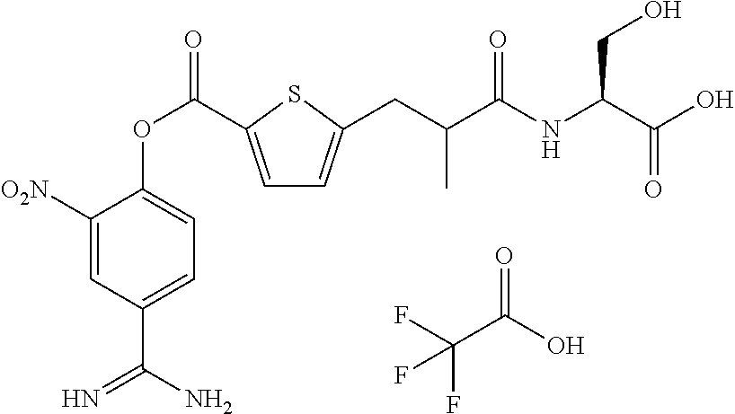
C1=C(C(OC2=CC=C(C(N)=N)C=C2[O2N])=O)SC(CC(C(NC(C(O)=O)CO)=O)C)=C1.FC(C(O)=O)(F)F
